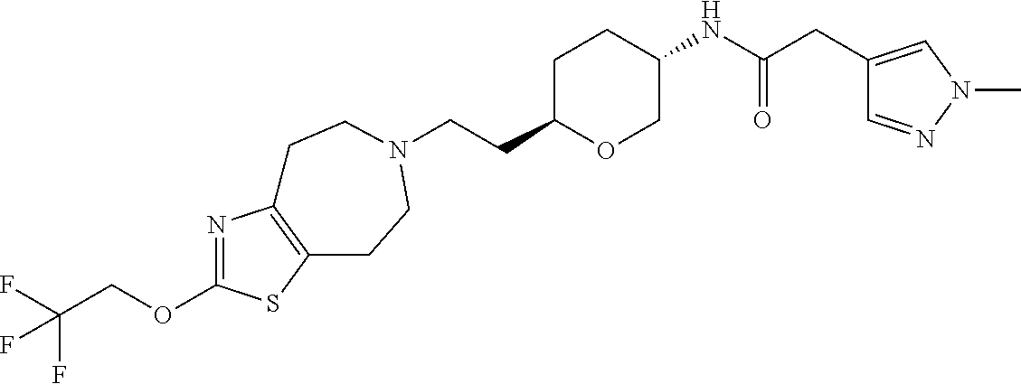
C(CC1OCC(NC(CC2=CN(C)N=C2)=O)CC1)N1CCC2=C(N=C(OCC(F)(F)F)S2)CC1
